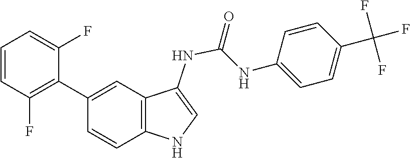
C1=CC=C(F)C(C2=CC3=C(NC=C3NC(NC3=CC=C(C(F)(F)F)C=C3)=O)C=C2)=C1F
